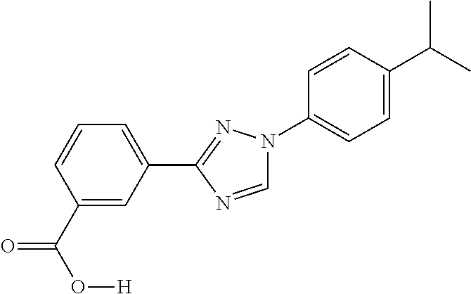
N1(C2=CC=C(C(C)C)C=C2)C=NC(C2=CC=CC(C(O[H])=O)=C2)=N1
